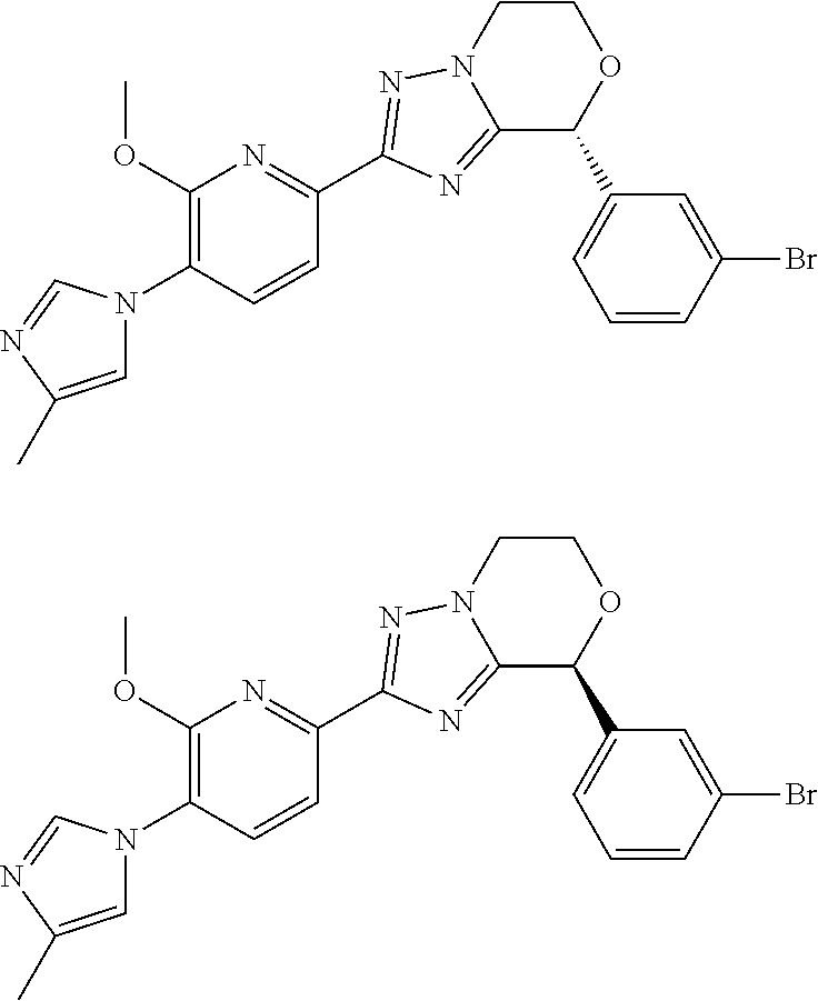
C1(OC)=C(N2C=C(C)N=C2)C=CC(C2=NN3CCOC(C4=CC=CC(Br)=C4)C3=N2)=N1.C1(OC)=C(N2C=C(C)N=C2)C=CC(C2=NN3CCOC(C4=CC=CC(Br)=C4)C3=N2)=N1
